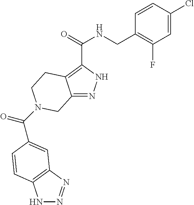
N1N=NC2=C1C=CC(C(=O)N1CCC3=C(C(=O)NCC4=C(F)C=C(Cl)C=C4)NN=C3C1)=C2
